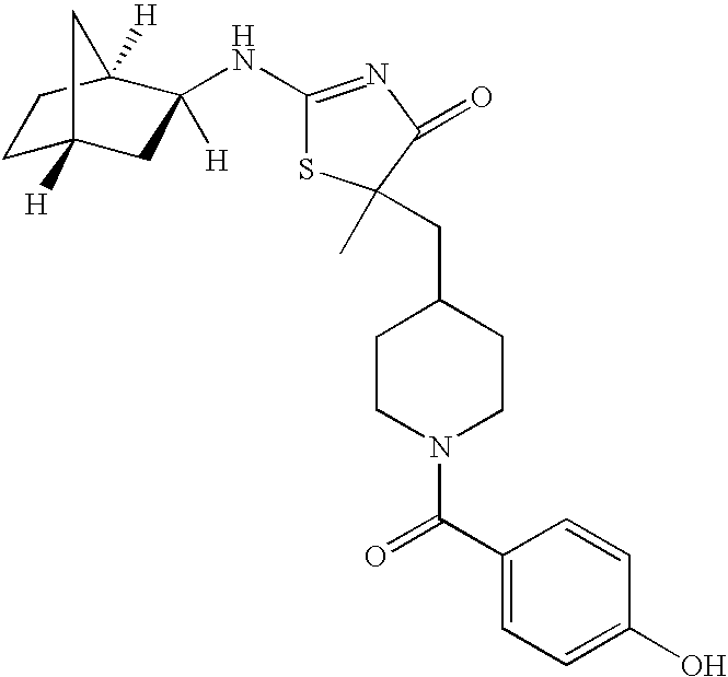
C1C2([H])CC([H])(NC3=NC(=O)C(C)(CC4CCN(C(C5=CC=C(O)C=C5)=O)CC4)S3)C([H])(C1)C2
